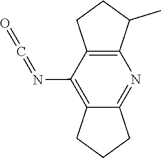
C(=O)=NC1=C2CCCC2=NC2=C1CCC2C
